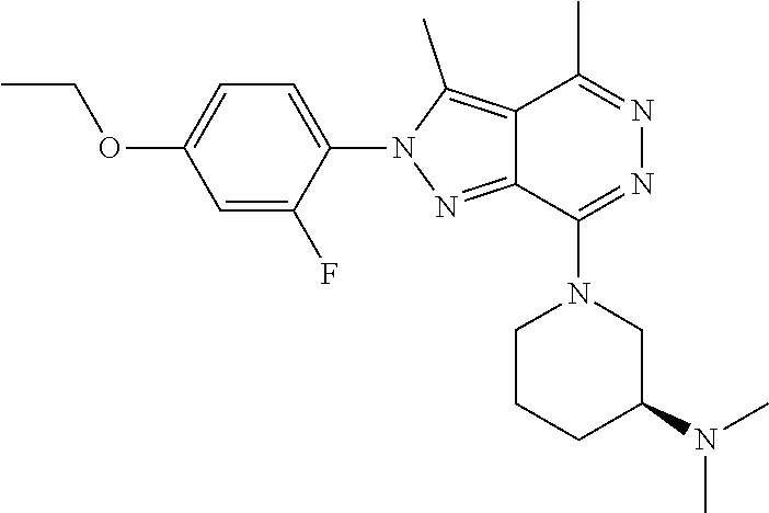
C1=C(F)C(N2N=C3C(=C2C)C(C)=NN=C3N2CCCC(N(C)C)C2)=CC=C1OCC
